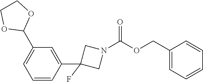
C1=CC(C2(F)CN(C(OCC3=CC=CC=C3)=O)C2)=CC(C2OCCO2)=C1
